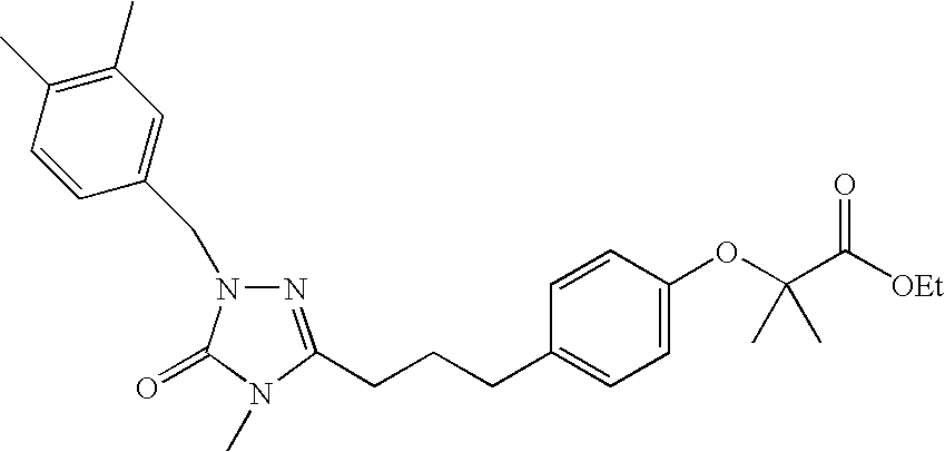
C(CCC1=CC=C(OC(C([OEt])=O)(C)C)C=C1)C1=NN(CC2=CC(C)=C(C)C=C2)C(=O)N1C
